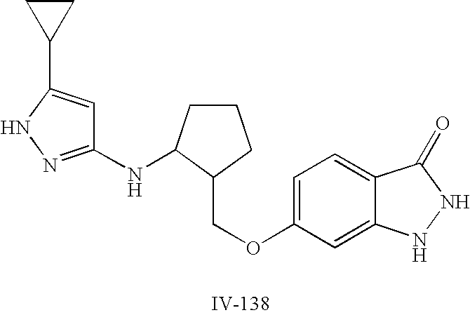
C1=C(OCC2CCCC2NC2=NNC(C3CC3)=C2)C=C2C(=C1)C(=O)NN2
